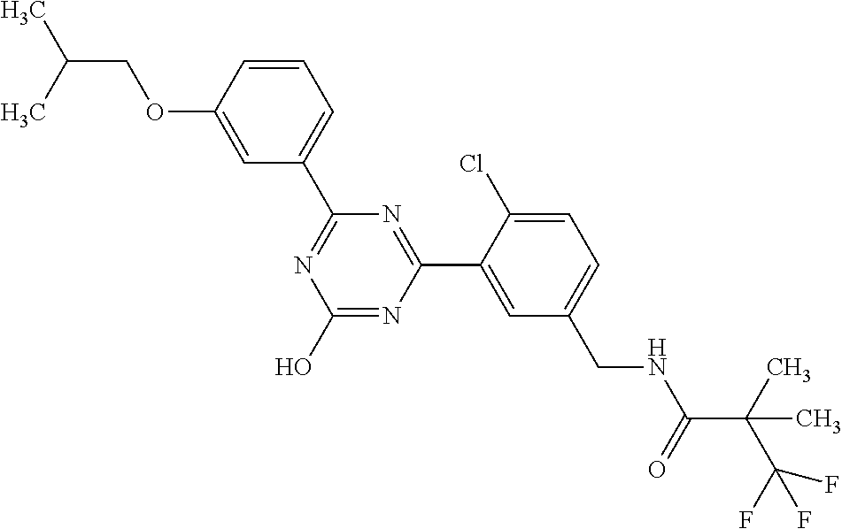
C1(C2=NC(O)=NC(C3=CC(CNC(=O)C(C)(C(F)(F)F)C)=CC=C3Cl)=N2)=CC=CC(OCC(C)C)=C1
